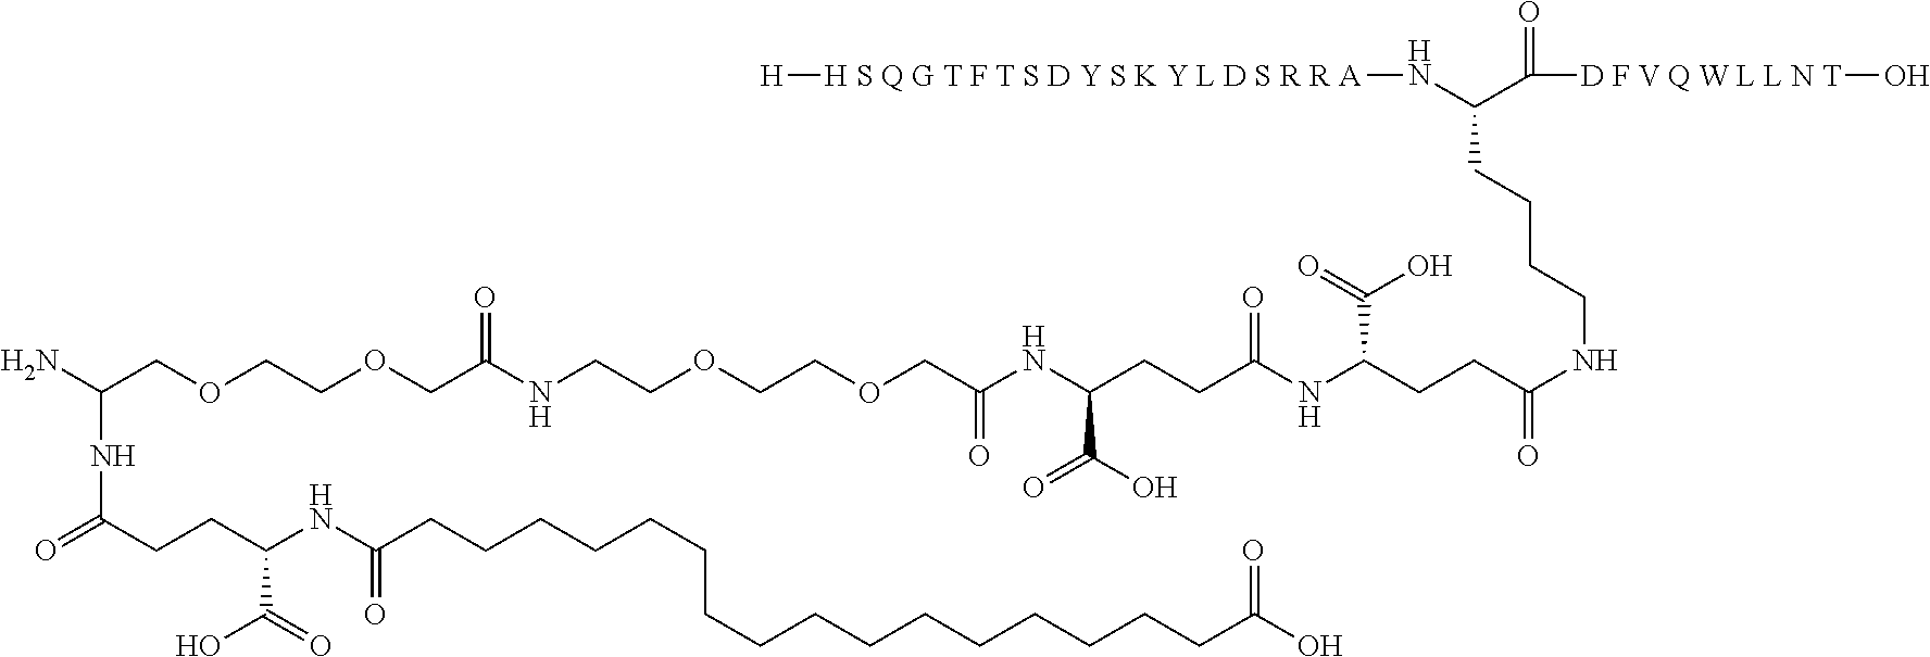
NC(COCCOCC(NCCOCCOCC(NC(CCC(NC(CCC(NCCCCC(N[H S Q G T F T S D Y S K Y L D S R R A][H])C([D F V Q W L L N T]O)=O)=O)C(=O)O)=O)C(O)=O)=O)=O)NC(=O)CCC(NC(CCCCCCCCCCCCCCCCC(O)=O)=O)C(=O)O
